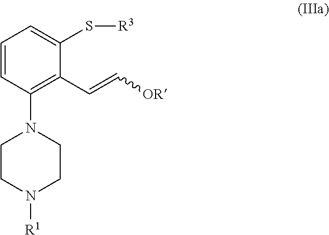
C1=CC(N2CCN([R1])CC2)=C(C=C[OR])C(S[R3])=C1
